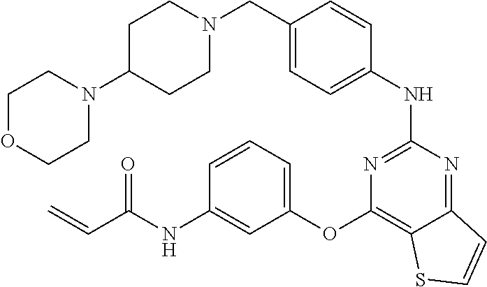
C1=C(CN2CCC(N3CCOCC3)CC2)C=CC(NC2=NC(OC3=CC=CC(NC(C=C)=O)=C3)=C3C(=N2)C=CS3)=C1
